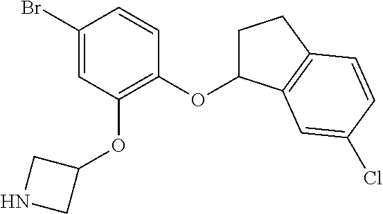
C1(Br)=CC(OC2CNC2)=C(OC2CCC3=C2C=C(Cl)C=C3)C=C1
